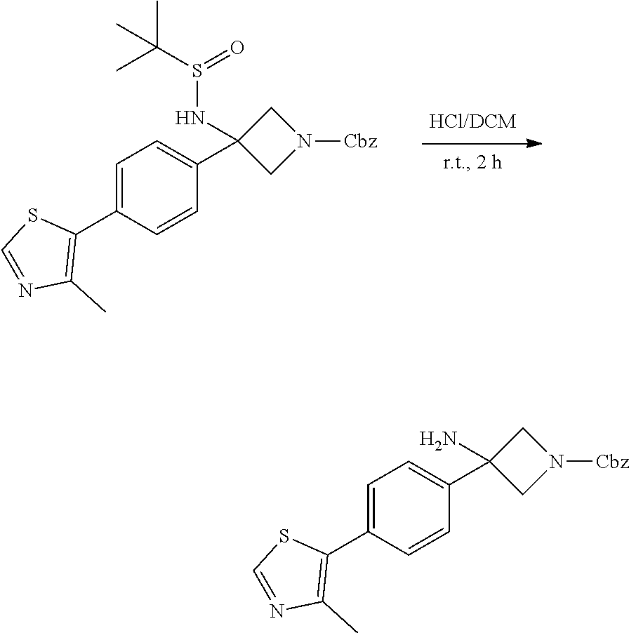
C1=C(C2=C(C)N=CS2)C=CC(C2(NS(C(C)(C)C)=O)CN([Cbz])C2)=C1.C1=C(C2=C(C)N=CS2)C=CC(C2(N)CN([Cbz])C2)=C1
